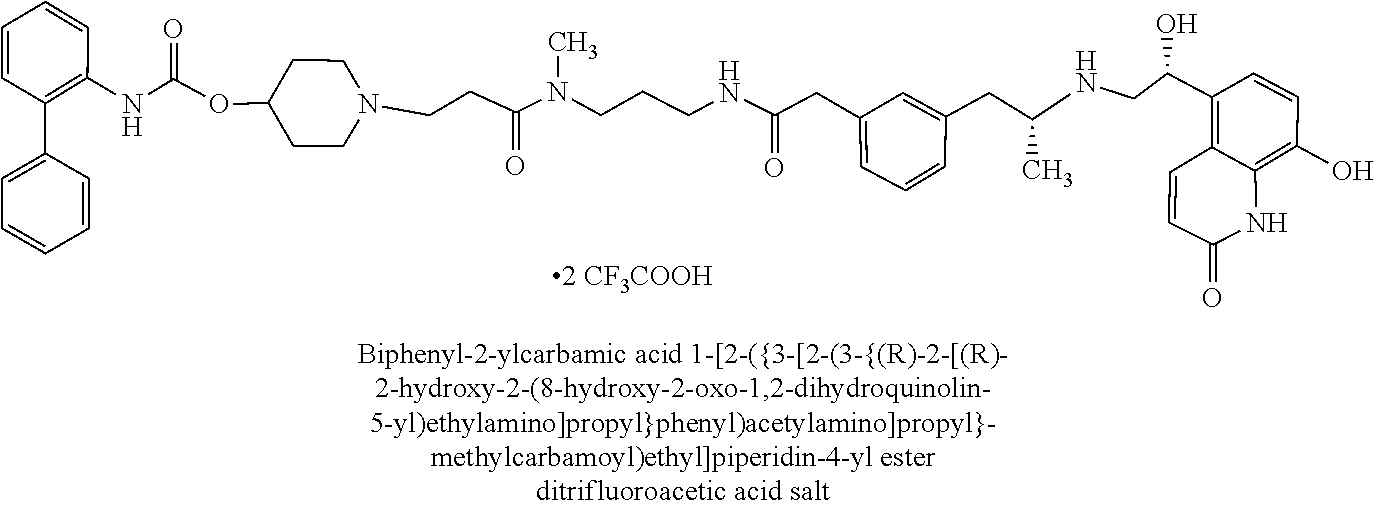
C12=C(C(CNC(CC3=CC(CC(=O)NCCCN(C)C(CCN4CCC(OC(NC5=C(C6=CC=CC=C6)C=CC=C5)=O)CC4)=O)=CC=C3)C)O)C=CC(O)=C1NC(=O)C=C2
